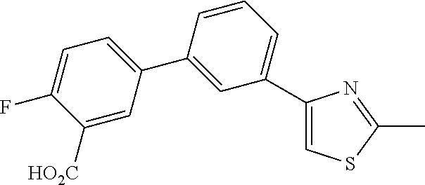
C1([HO2C])=CC(C2=CC(C3=CSC(C)=N3)=CC=C2)=CC=C1F
